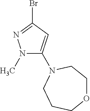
N1(C)C(N2CCOCCC2)=CC(Br)=N1
